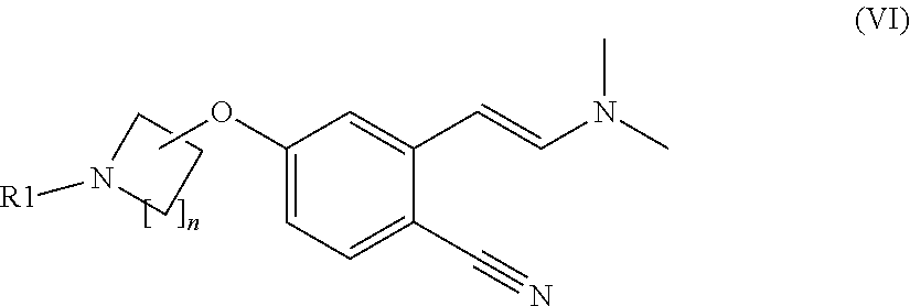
C1(OC)=CC=C(C#N)C(C=CN(C)C)=C1.C1N([R1])CC1
